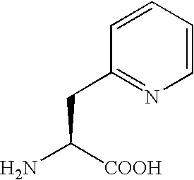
C(CC1=NC=CC=C1)([COOH])N
